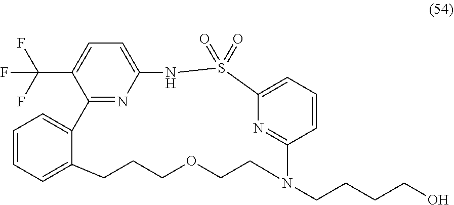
C12=CC=CC=C1CCCOCCN(CCCCO)C1=NC(=CC=C1)S(=O)(=O)NC1=CC=C(C(F)(F)F)C2=N1
